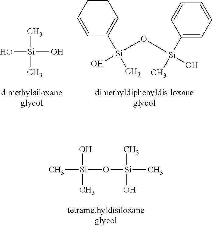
C[Si](C)(O)O.C1=CC=CC([Si](O[Si](C2=CC=CC=C2)(C)O)(C)O)=C1.C[Si](O[Si](C)(C)O)(O)C
